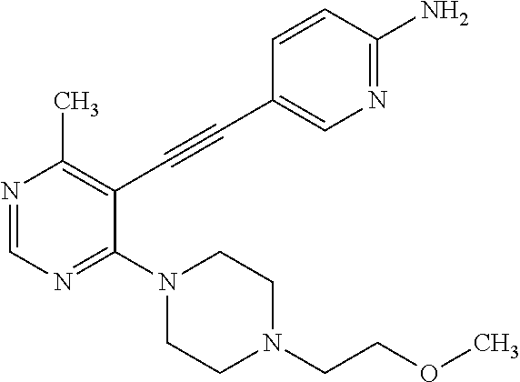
N1=CN=C(N2CCN(CCOC)CC2)C(C#CC2=CN=C(N)C=C2)=C1C
